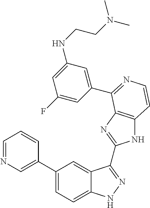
C1(C2=CN=CC=C2)=CC=C2C(=C1)C(C1=NC3=C(N1)C=CN=C3C1=CC(NCCN(C)C)=CC(F)=C1)=NN2
